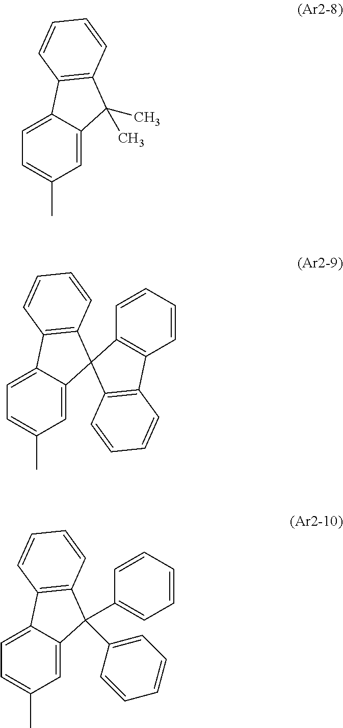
C12=CC=C(C)C=C1C(C)(C)C1=C2C=CC=C1.C12=CC=C(C)C=C1C1(C3=C2C=CC=C3)C2=C(C=CC=C2)C2=C1C=CC=C2.C12=CC=C(C)C=C1C(C1=CC=CC=C1)(C1=CC=CC=C1)C1=C2C=CC=C1
